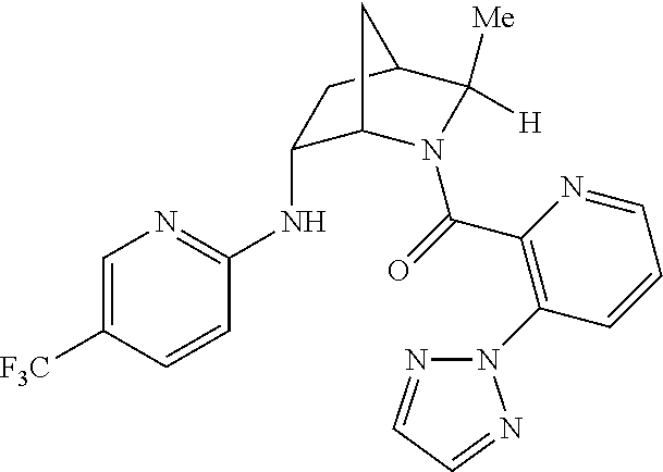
C1(NC2=NC=C([F3C])C=C2)C2N(C(=O)C3=C(N4N=CC=N4)C=CC=N3)C([Me])([H])C(C1)C2
